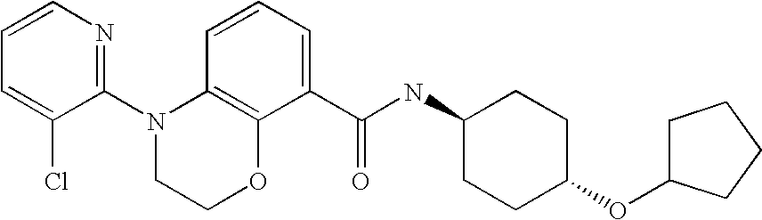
C1(N2CCOC3=C2C=CC=C3C(NC2CCC(OC3CCCC3)CC2)=O)=NC=CC=C1Cl
